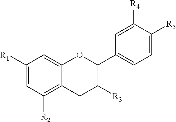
[R3]C1CC2=C([R2])C=C([R1])C=C2OC1C1=CC=C([R5])C([R4])=C1
